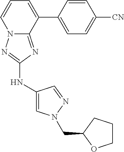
C1(NC2=NN3C(=N2)C(C2=CC=C([CN])C=C2)=CC=C3)=CN(CC2OCCC2)N=C1
